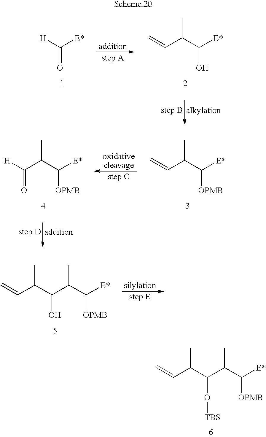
C(C([E*])[OPMB])(C(C(C=C)C)O[TBS])C.[H]C([E*])=O.C(C([E*])O)(C=C)C.C(C([E*])[OPMB])(C=C)C.C(C([E*])[OPMB])(C([H])=O)C.C(C([E*])[OPMB])(C(C(C=C)C)O)C
